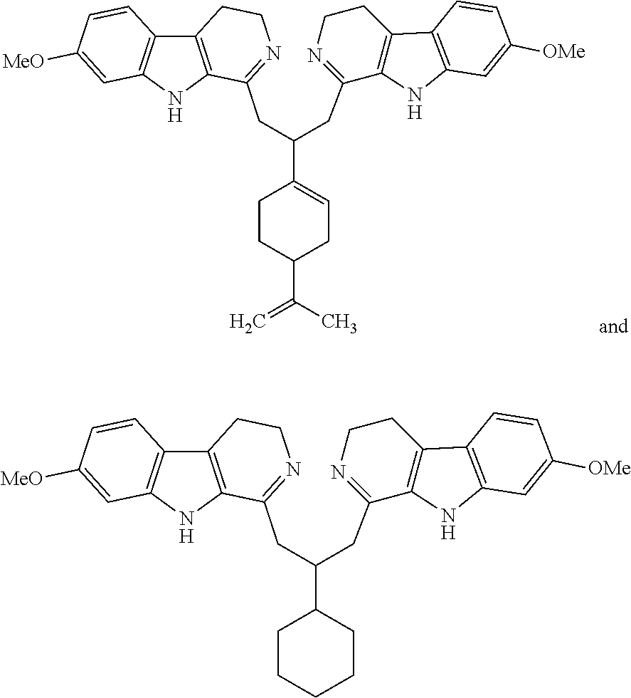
C1(C(CC2=NCCC3=C2NC2=C3C=CC([MeO])=C2)CC2=NCCC3=C2NC2=C3C=CC([OMe])=C2)CCCCC1.C1(C(CC2=NCCC3=C2NC2=C3C=CC([MeO])=C2)CC2=NCCC3=C2NC2=C3C=CC([OMe])=C2)=CCC(C(=C)C)CC1
